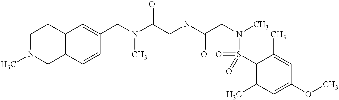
C(N(C(CNC(CN(C)S(=O)(C1=C(C)C=C(OC)C=C1C)=O)=O)=O)C)C1=CC2=C(C=C1)CN(C)CC2
